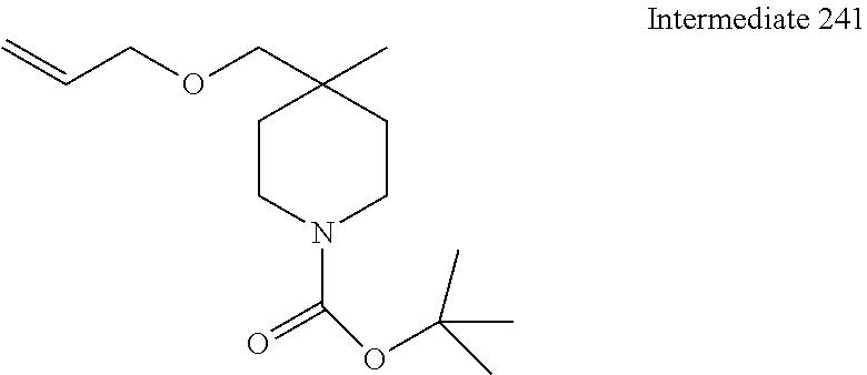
C1N(C(=O)OC(C)(C)C)CCC(COCC=C)(C)C1
